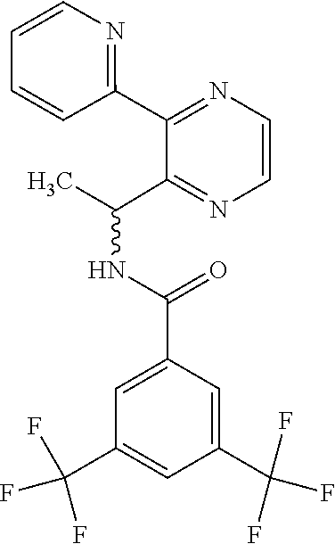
C(NC(C)C1=NC=CN=C1C1=NC=CC=C1)(C1=CC(C(F)(F)F)=CC(C(F)(F)F)=C1)=O
